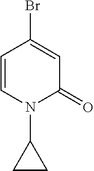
C1=CN(C2CC2)C(=O)C=C1Br
